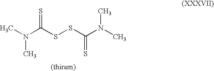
CN(C(SSC(N(C)C)=S)=S)C
